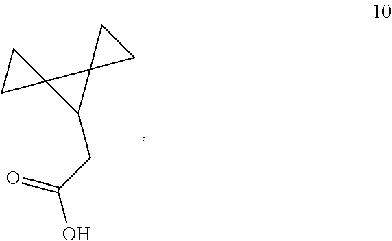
OC(CC1C2(C13CC3)CC2)=O
